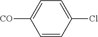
[CO]C1=CC=C(Cl)C=C1
